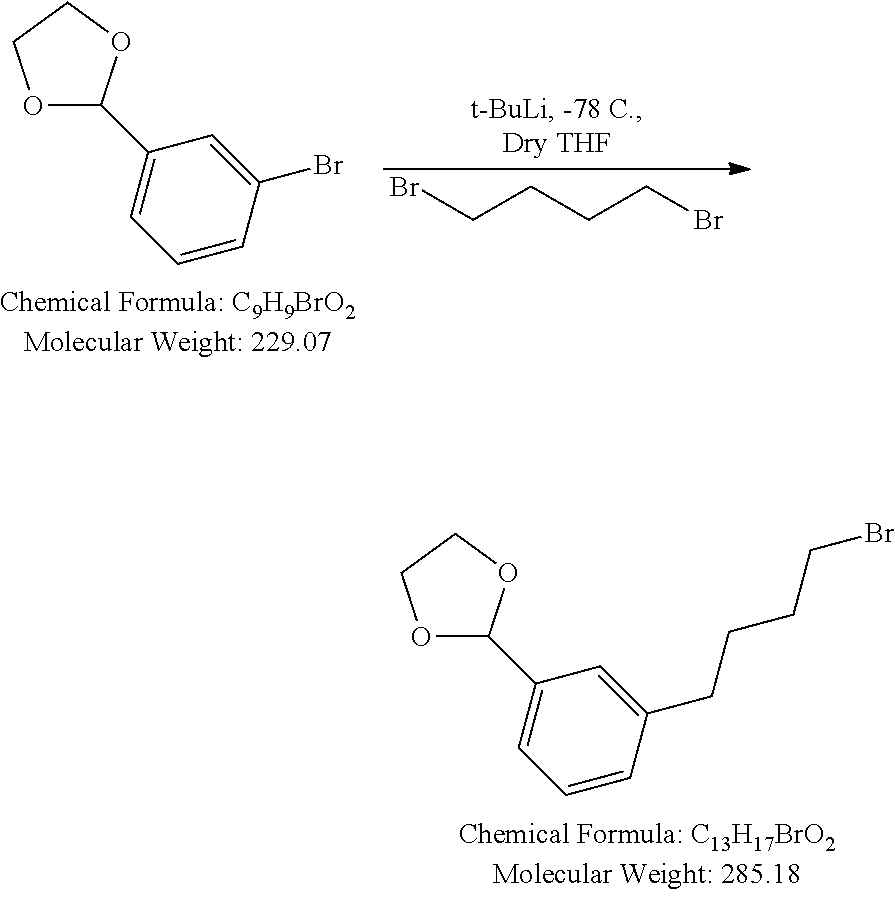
BrCCCCBr.O1C(C2=CC=CC(Br)=C2)OCC1.O1C(C2=CC=CC(CCCCBr)=C2)OCC1
